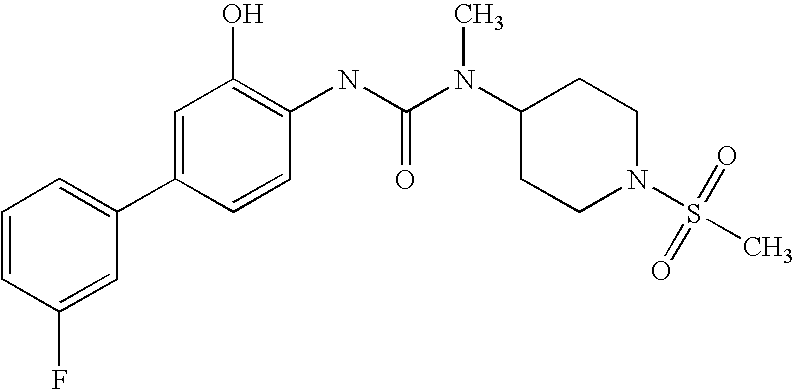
C1=CC(F)=CC(C2=CC(O)=C(NC(N(C3CCN(S(C)(=O)=O)CC3)C)=O)C=C2)=C1
